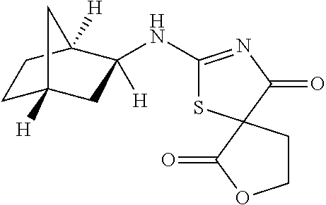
C1(NC2([H])CC3([H])CCC2([H])C3)=NC(=O)C2(S1)C(=O)OCC2
